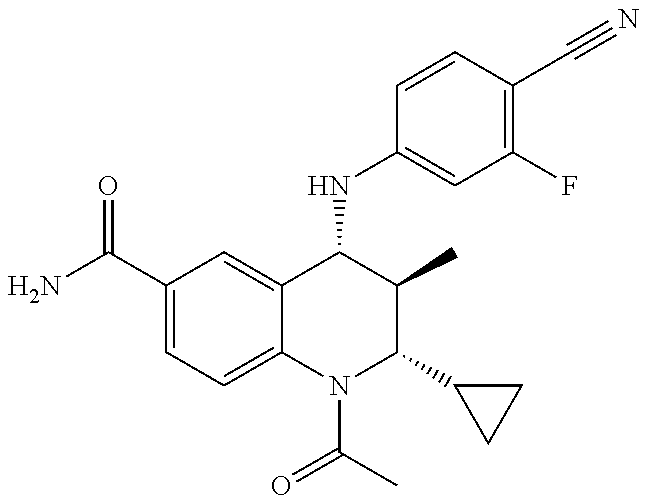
C1(C(=O)N)=CC=C2C(=C1)C(NC1=CC(F)=C(C#N)C=C1)C(C)C(C1CC1)N2C(C)=O
